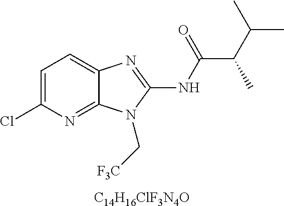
[C14H16ClF3N4O].C1=C(Cl)N=C2C(=C1)N=C(NC(C(C(C)C)C)=O)N2C[F3C]
